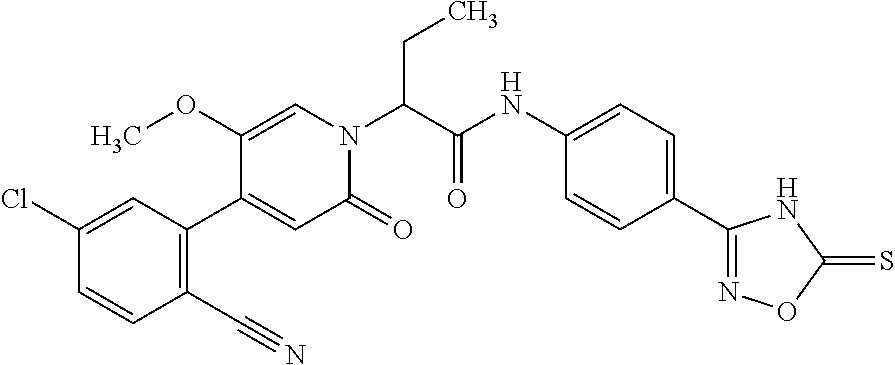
C1(Cl)=CC(C2=CC(=O)N(C(CC)C(=O)NC3=CC=C(C4=NOC(=S)N4)C=C3)C=C2OC)=C(C#N)C=C1
